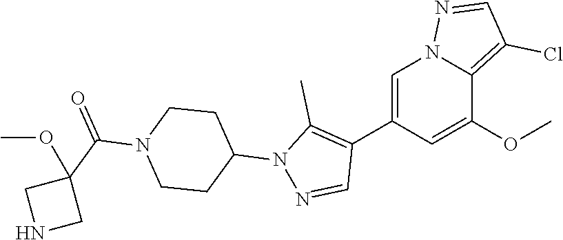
C1(C2=C(C)N(C3CCN(C(C4(OC)CNC4)=O)CC3)N=C2)=CN2N=CC(Cl)=C2C(OC)=C1
